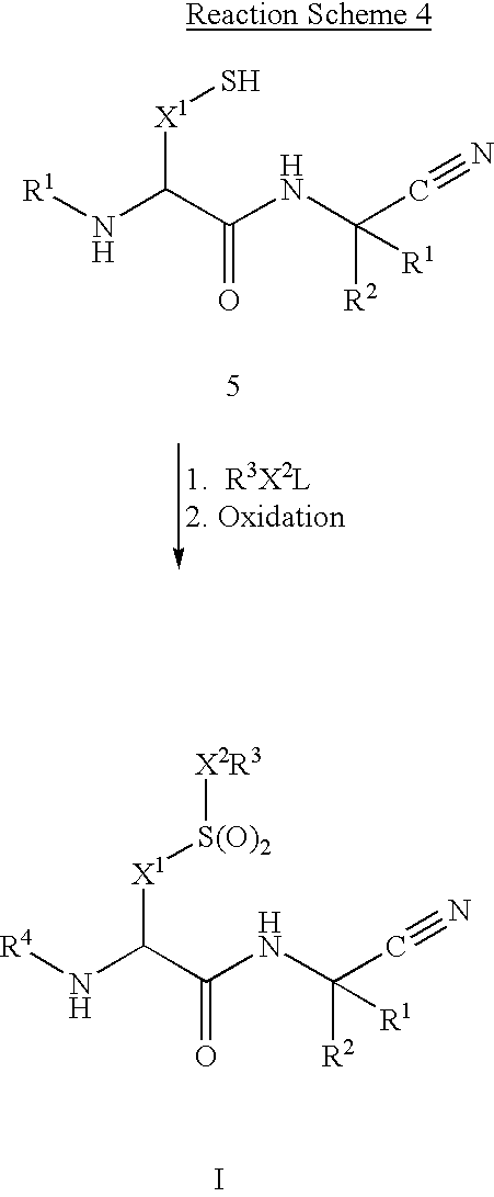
N(C(C(NC([R2])(C#N)[R1])=O)[X1]S)[R1].[R4]NC(C(NC([R2])(C#N)[R1])=O)[X1][S(O)2][X2R3].I
